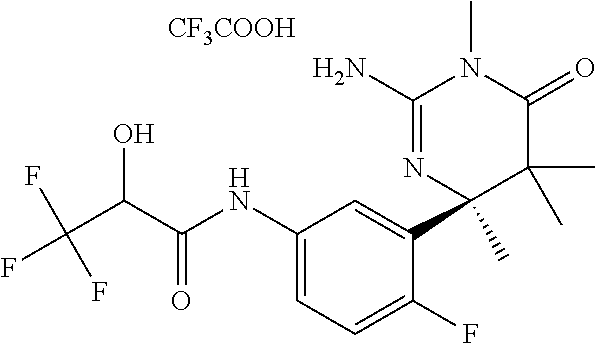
C(C(C(NC1=CC=C(F)C(C2(C)C(C)(C)C(=O)N(C)C(N)=N2)=C1)=O)O)(F)(F)F.[CF3COOH]
